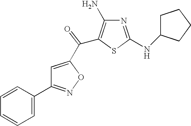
C1=C(C2=NOC(C(=O)C3=C(N)N=C(NC4CCCC4)S3)=C2)C=CC=C1
